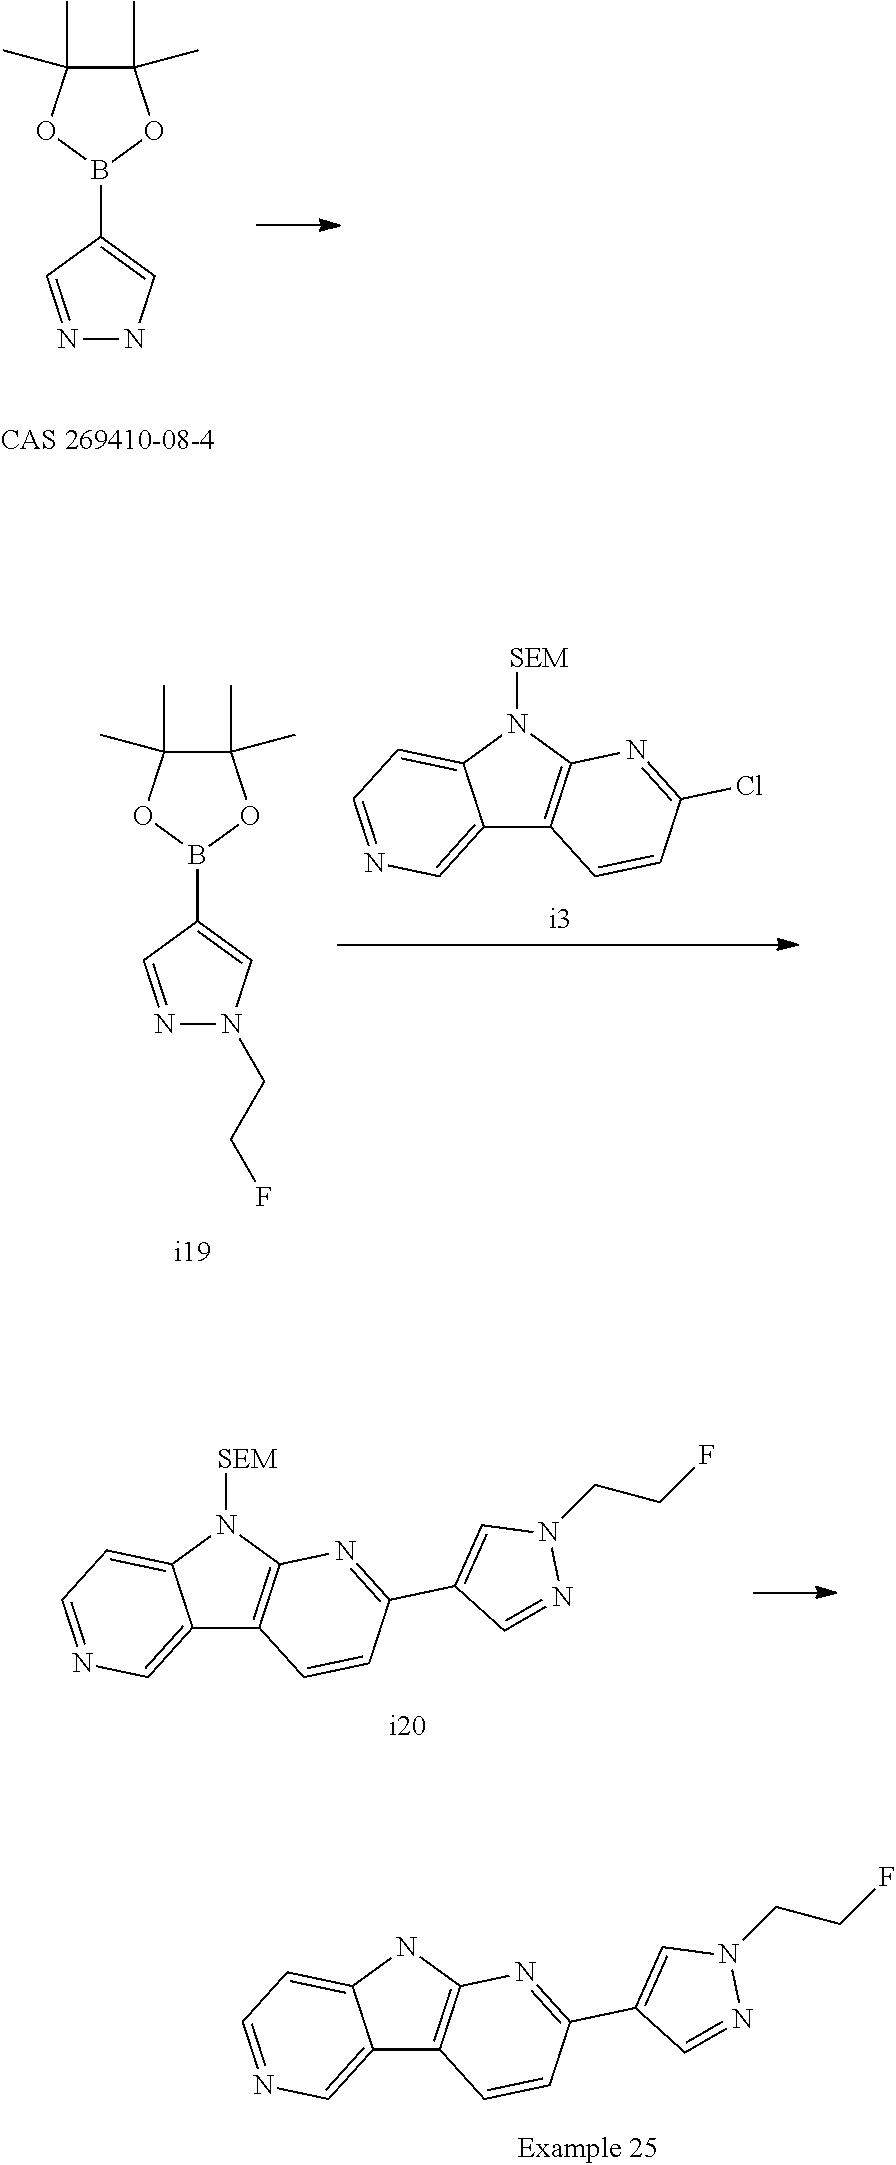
C12=CN=CC=C1N([SEM])C1=C2C=CC(C2=CN(CCF)N=C2)=N1.C12=CN=CC=C1NC1=C2C=CC(C2=CN(CCF)N=C2)=N1.C1(B2OC(C)(C)C(C)(C)O2)=CNN=C1.C12=CN=CC=C1N([SEM])C1=C2C=CC(Cl)=N1.C1(B2OC(C)(C)C(C)(C)O2)=CN(CCF)N=C1
